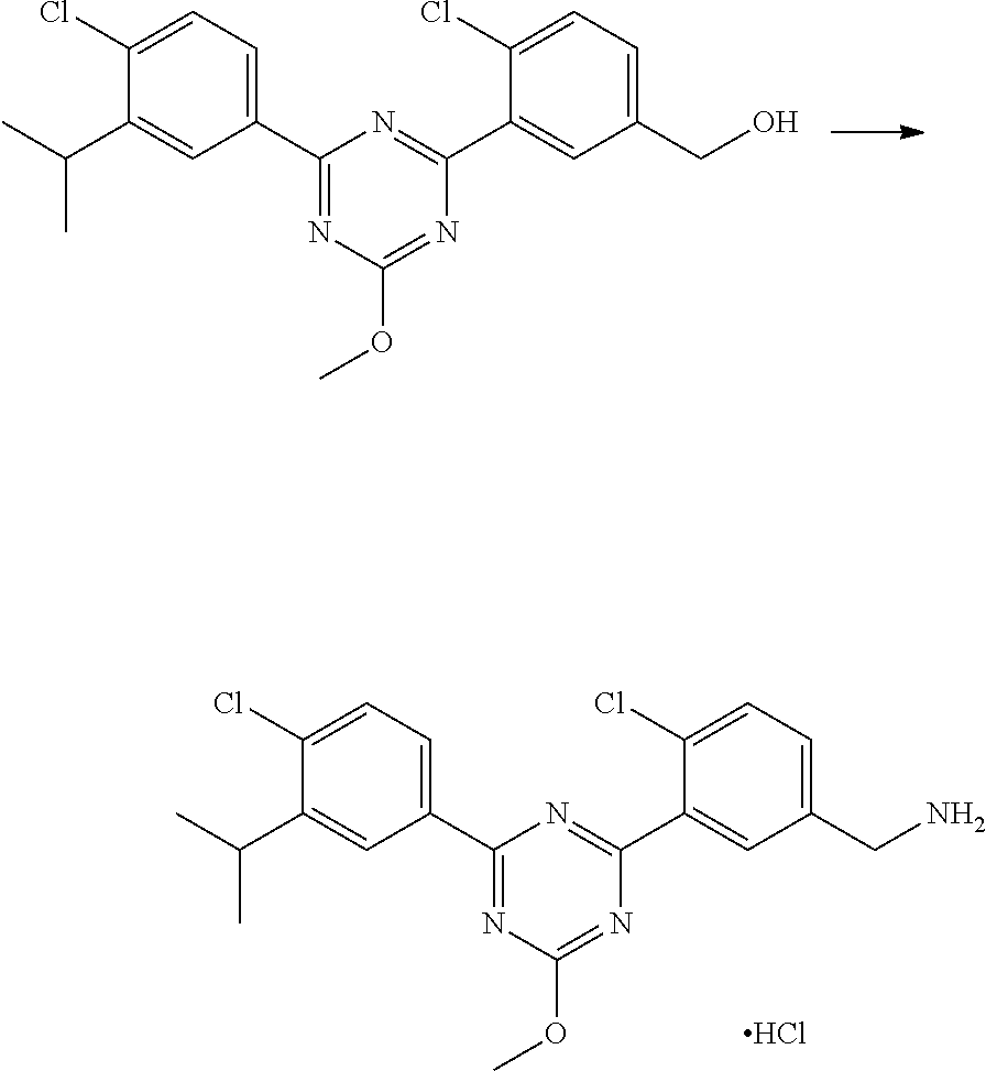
C1(Cl)=CC=C(C2=NC(OC)=NC(C3=CC(CO)=CC=C3Cl)=N2)C=C1C(C)C.C1(Cl)=CC=C(C2=NC(OC)=NC(C3=CC(CN)=CC=C3Cl)=N2)C=C1C(C)C.Cl
